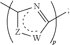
C1(C)[Z][W]C(C)=N1
